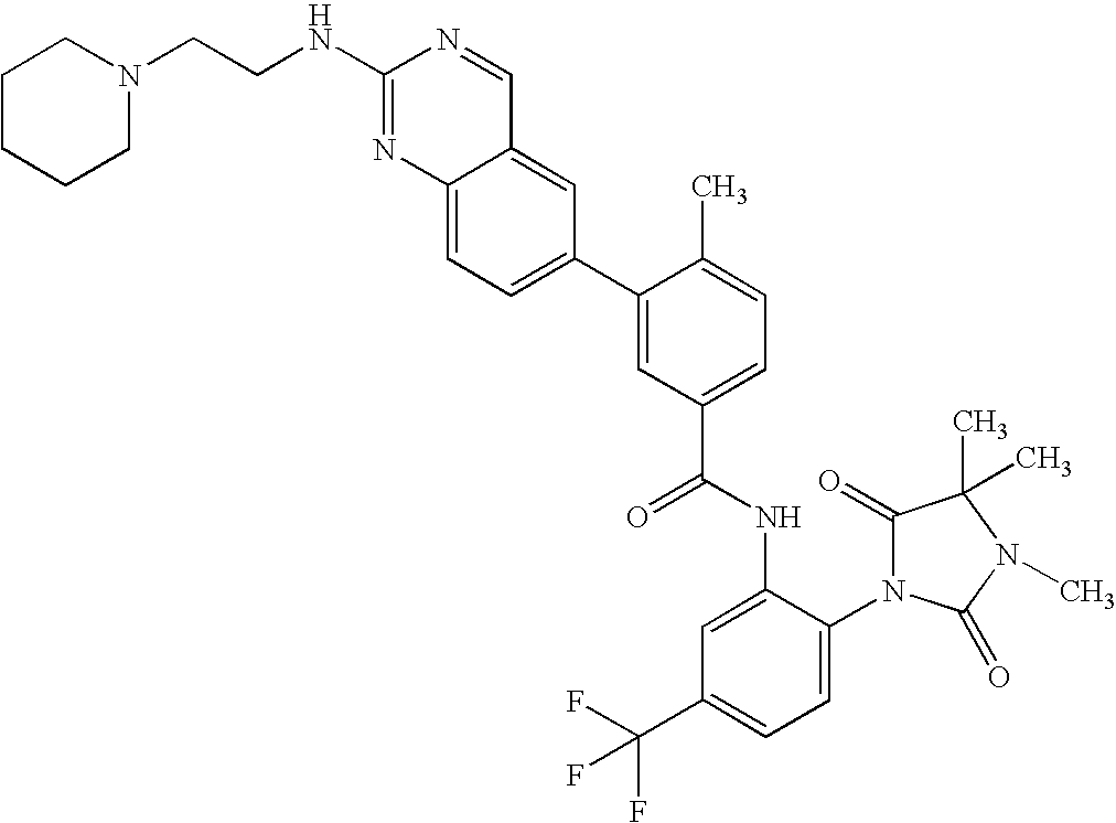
C12=CC=C(C3=CC(C(NC4=CC(C(F)(F)F)=CC=C4N4C(=O)C(C)(C)N(C)C4=O)=O)=CC=C3C)C=C1C=NC(NCCN1CCCCC1)=N2
